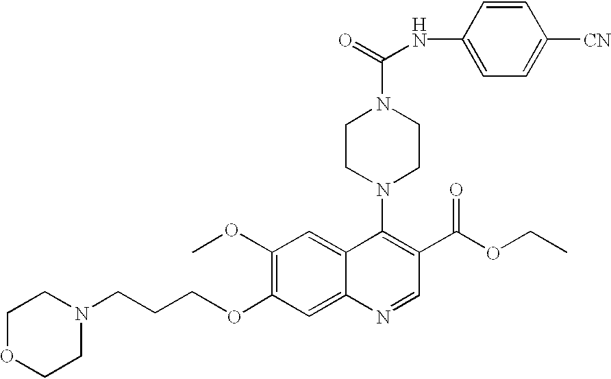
O(C1=C(OC)C=C2C(=C1)N=CC(C(OCC)=O)=C2N1CCN(C(=O)NC2=CC=C([CN])C=C2)CC1)CCCN1CCOCC1
